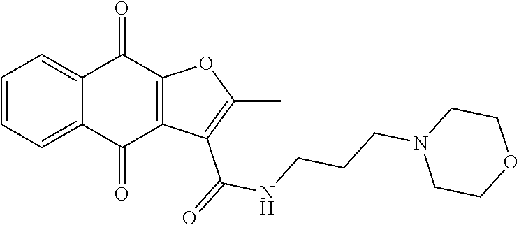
C1=CC=C2C(=C1)C(=O)C1=C(C2=O)C(C(NCCCN2CCOCC2)=O)=C(C)O1
